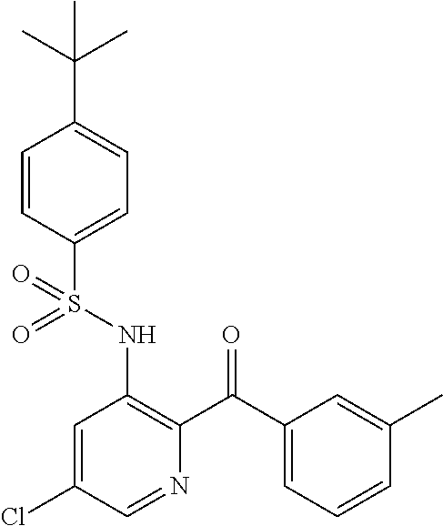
C1=CC(S(NC2=C(C(C3=CC=CC(C)=C3)=O)N=CC(Cl)=C2)(=O)=O)=CC=C1C(C)(C)C
